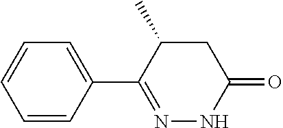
C1=CC=C(C2=NNC(=O)CC2C)C=C1
